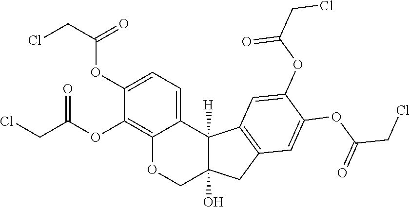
C12=C(OC(CCl)=O)C(OC(CCl)=O)=CC=C1C1([H])C(O)(CO2)CC2=C1C=C(OC(CCl)=O)C(OC(CCl)=O)=C2
